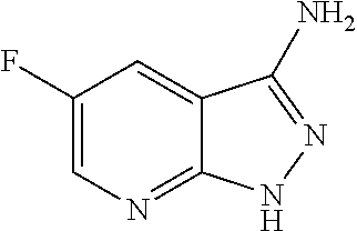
C1(F)=CN=C2C(=C1)C(N)=NN2
